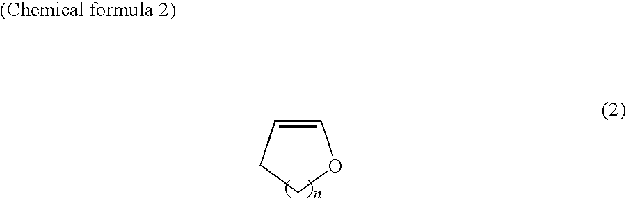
C1=CCCO1
